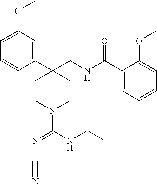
C1(C2(CNC(C3=CC=CC=C3OC)=O)CCN(C(NCC)=NC#N)CC2)=CC(OC)=CC=C1
